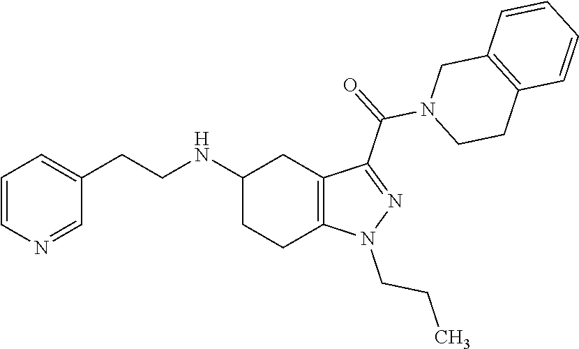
C1(NCCC2=CC=CN=C2)CCC2=C(C1)C(C(N1CCC3=C(C1)C=CC=C3)=O)=NN2CCC
